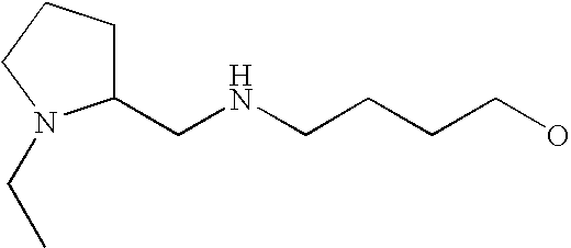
C1(CNCCCCO)CCCN1CC
